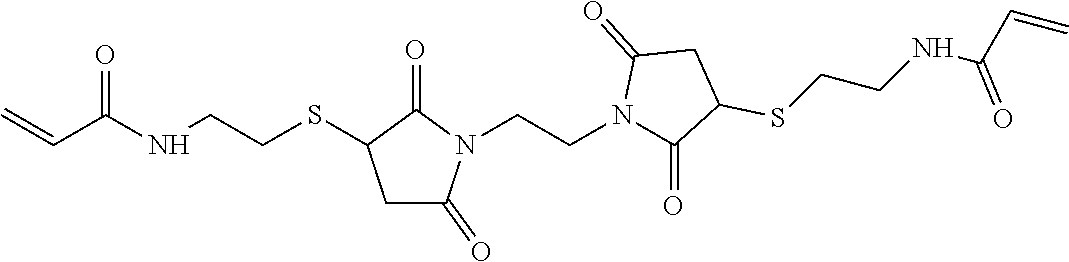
O=C(NCCSC1CC(=O)N(CCN2C(=O)C(SCCNC(C=C)=O)CC2=O)C1=O)C=C
